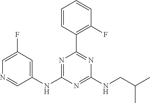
C1(NC2=NC(C3=C(F)C=CC=C3)=NC(NCC(C)C)=N2)=CC(F)=CN=C1
